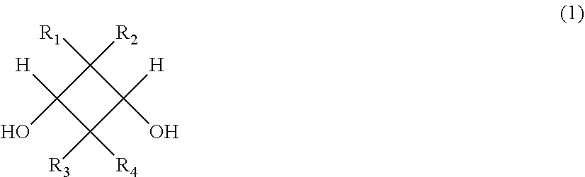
C1([R1])([R2])C([H])(O)C([R3])([R4])C1([H])O
